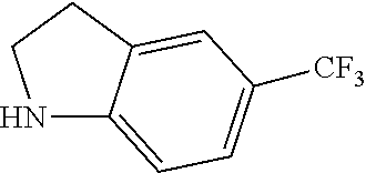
N1C2=CC=C([CF3])C=C2CC1
